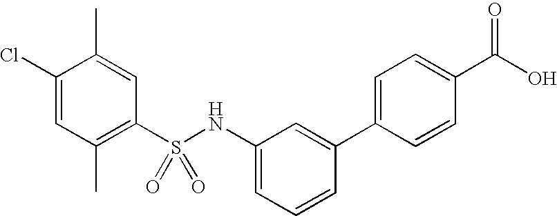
C1(Cl)=CC(C)=C(S(NC2=CC=CC(C3=CC=C(C(O)=O)C=C3)=C2)(=O)=O)C=C1C
